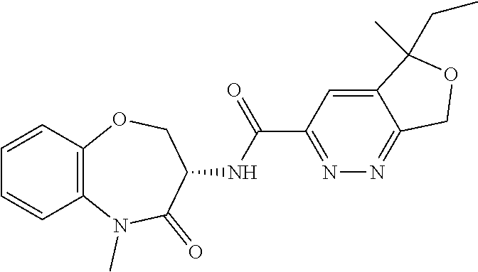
C12=C(OCC(NC(=O)C3=NN=C4C(=C3)C(C)(CC)OC4)C(=O)N1C)C=CC=C2
